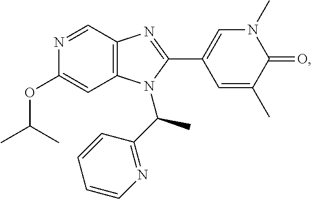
C1(OC(C)C)=CC2=C(C=N1)N=C(C1=CN(C)C(=O)C(C)=C1)N2C(C1=NC=CC=C1)C
